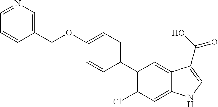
C1(OCC2=CN=CC=C2)=CC=C(C2=C(Cl)C=C3C(=C2)C(C(O)=O)=CN3)C=C1
